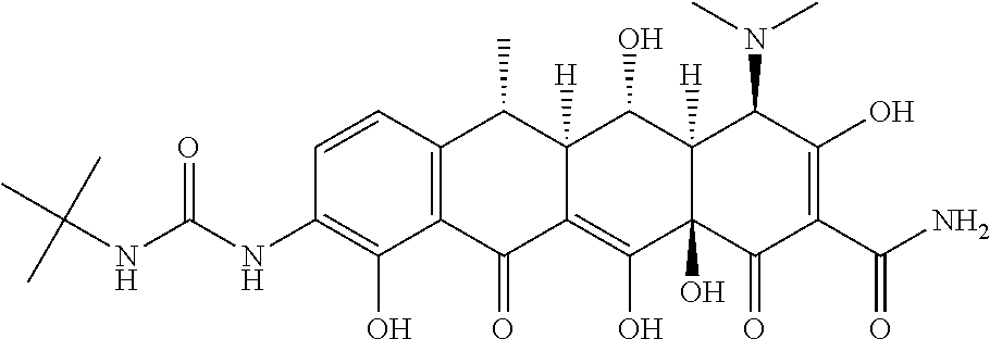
C1=CC2=C(C(O)=C1NC(NC(C)(C)C)=O)C(=O)C1=C(O)C3(O)C([H])(C(O)C1([H])C2C)C(N(C)C)C(O)=C(C(N)=O)C3=O
